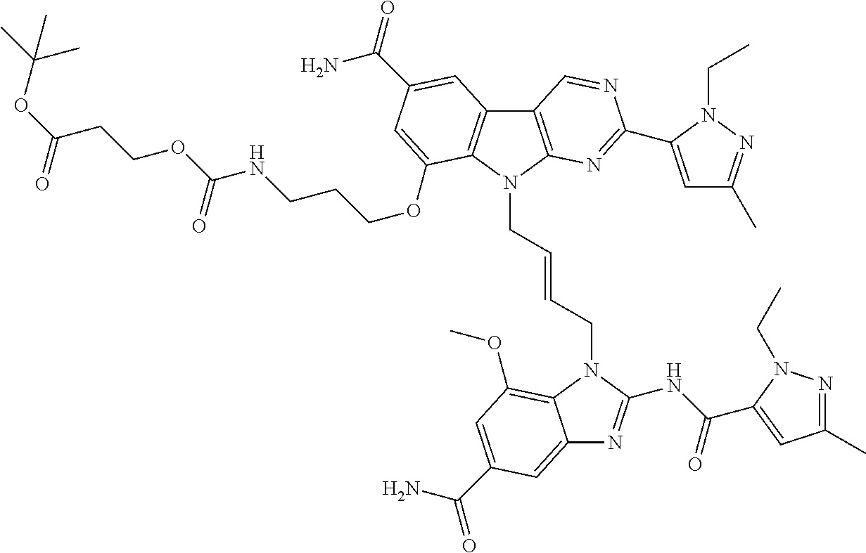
C12=C(N=C(C3=CC(C)=NN3CC)N=C1)N(CC=CCN1C(NC(=O)C3=CC(C)=NN3CC)=NC3=CC(C(N)=O)=CC(OC)=C31)C1=C2C=C(C(=O)N)C=C1OCCCNC(OCCC(OC(C)(C)C)=O)=O
